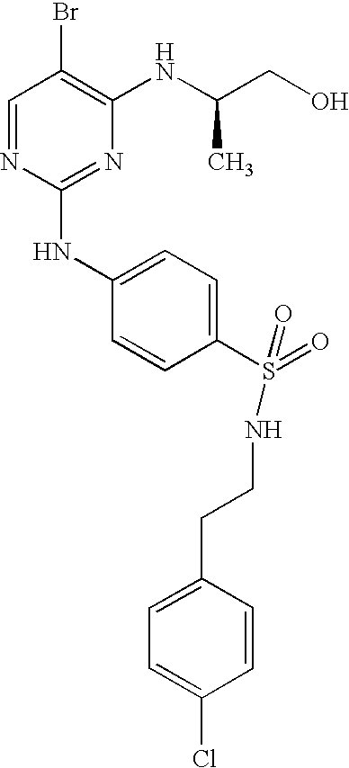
C1=NC(NC2=CC=C(S(=O)(NCCC3=CC=C(Cl)C=C3)=O)C=C2)=NC(NC(CO)C)=C1Br
